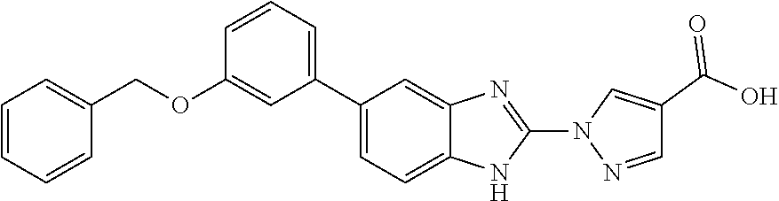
C1(C2=CC=CC(OCC3=CC=CC=C3)=C2)=CC=C2C(=C1)N=C(N1N=CC(C(O)=O)=C1)N2
